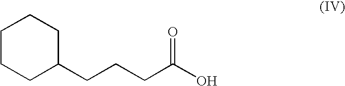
C1(CCCC(O)=O)CCCCC1
